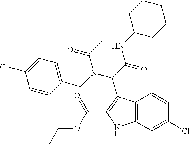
C12=C(C=C(Cl)C=C1)NC(C(OCC)=O)=C2C(C(NC1CCCCC1)=O)N(C(=O)C)CC1=CC=C(Cl)C=C1
